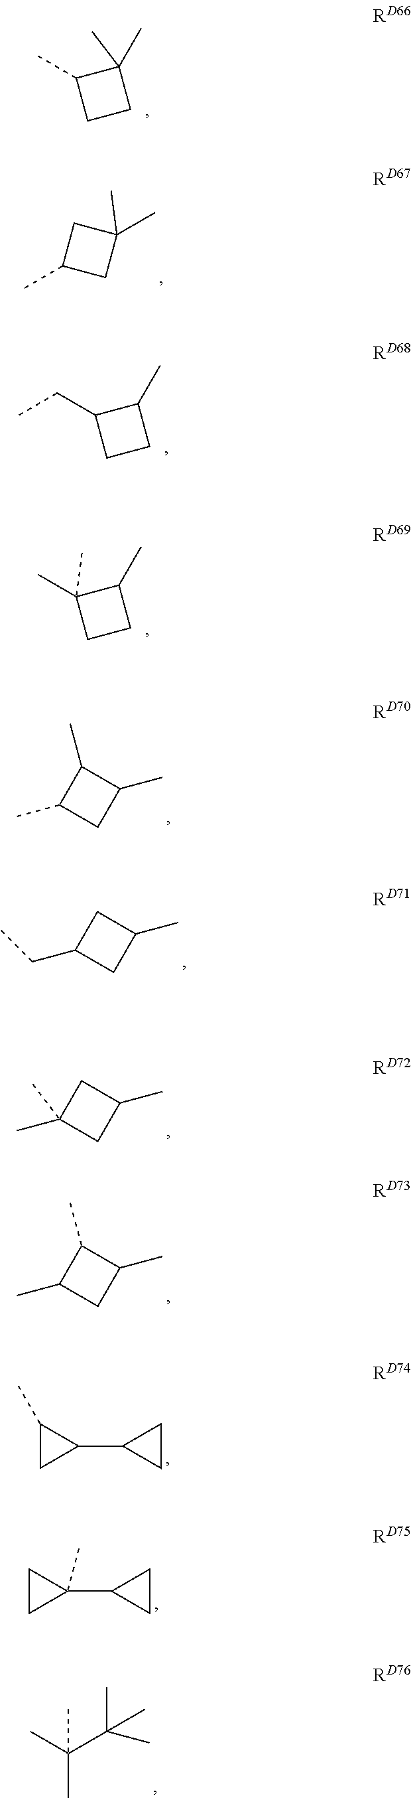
C1CC(C)(C)C1C.C1C(C)(C)CC1C.C1CC(C)C1CC.C1CC(C)C1(C)C.C1C(C)C(C)C1C.C1C(C)CC1CC.C1C(C)CC1(C)C.C1C(C)C(C)C1C.C1(C)CC1C1CC1.C1CC1(C1CC1)C.CC(C(C)(C)C)(C)C
